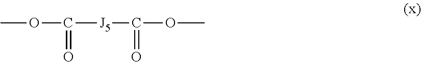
COC([J5]C(OC)=O)=O
